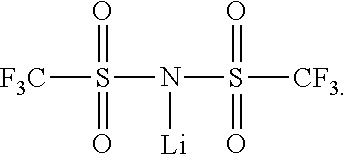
[F3C]S(N(S([CF3])(=O)=O)[Li])(=O)=O
